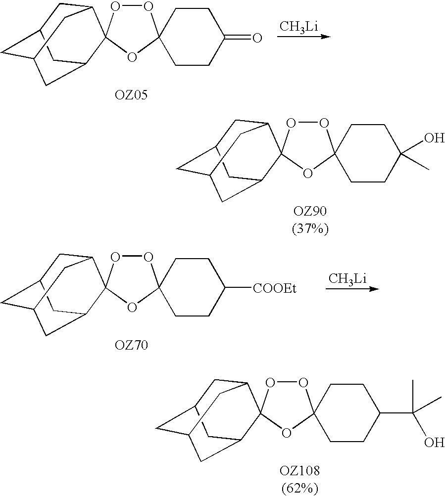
C1C2CC3CC(C2)C2(C1C3)OOC1(O2)CCC(=O)CC1.[CH3Li].C1C2CC3CC(C2)C2(C1C3)OOC1(O2)CCC(O)(C)CC1.C1C2CC3CC(C2)C2(C1C3)OOC1(O2)CCC([COOEt])CC1.[CH3Li].C1C2CC3CC(C2)C2(C1C3)OOC1(O2)CCC(C(C)(O)C)CC1
